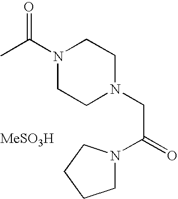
N1(C(C)=O)CCN(CC(N2CCCC2)=O)CC1.[MeSO3H]
